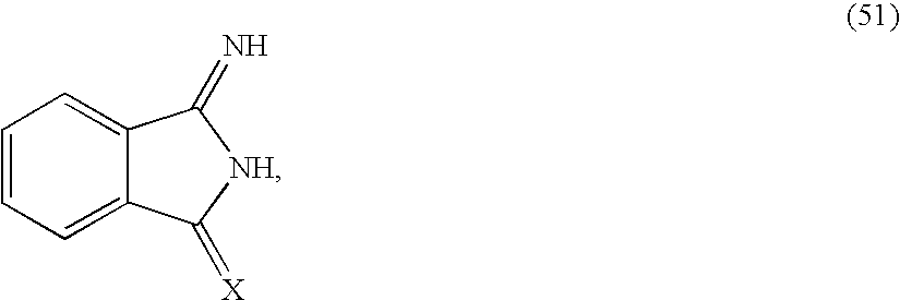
C1=CC=C2C(=C1)C(=N)[NH]C2=[X]
